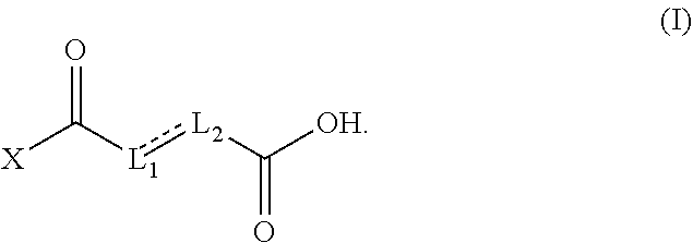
O=C([L1]:[L2]C([OH])=O)[X]
